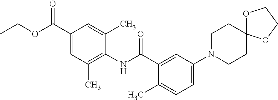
C1(C(OCC)=O)=CC(C)=C(NC(=O)C2=CC(N3CCC4(CC3)OCCO4)=CC=C2C)C(C)=C1
